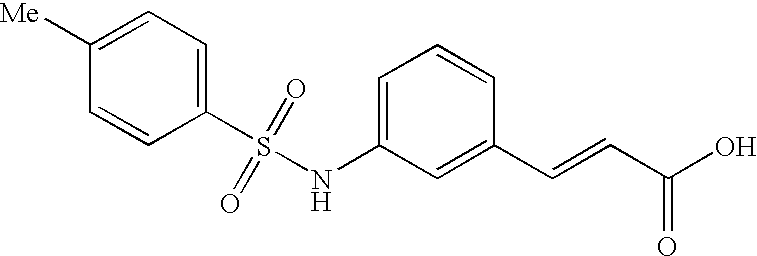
[Me]C1=CC=C(S(=O)(=O)NC2=CC=CC(C=CC(O)=O)=C2)C=C1
